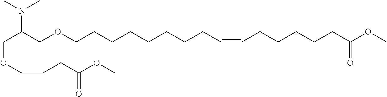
C(C(COCCCCCCCCC=CCCCCCC(OC)=O)N(C)C)OCCCC(OC)=O
